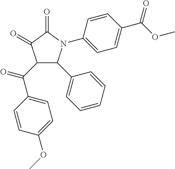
C1(=O)C(=O)C(C(C2=CC=C(OC)C=C2)=O)C(C2=CC=CC=C2)N1C1=CC=C(C(OC)=O)C=C1
